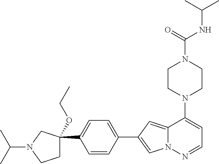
N1(C2=CC=NN3C2=CC(C2=CC=C(C4(OCC)CCN(C(C)C)C4)C=C2)=C3)CCN(C(NC(C)C)=O)CC1
